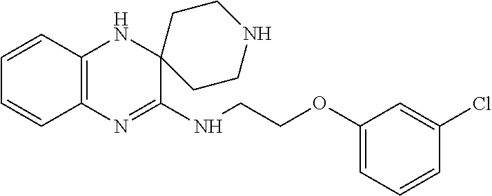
C12=C(N=C(NCCOC3=CC=CC(Cl)=C3)C3(N1)CCNCC3)C=CC=C2
